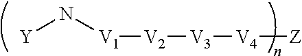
[Y]N[V1][V2][V3][V4][Z]
